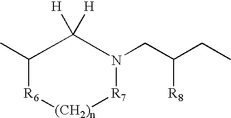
C1(C)[R6][(CH2)n][R7]N(CC(CC)[R8])C1([H])[H]
